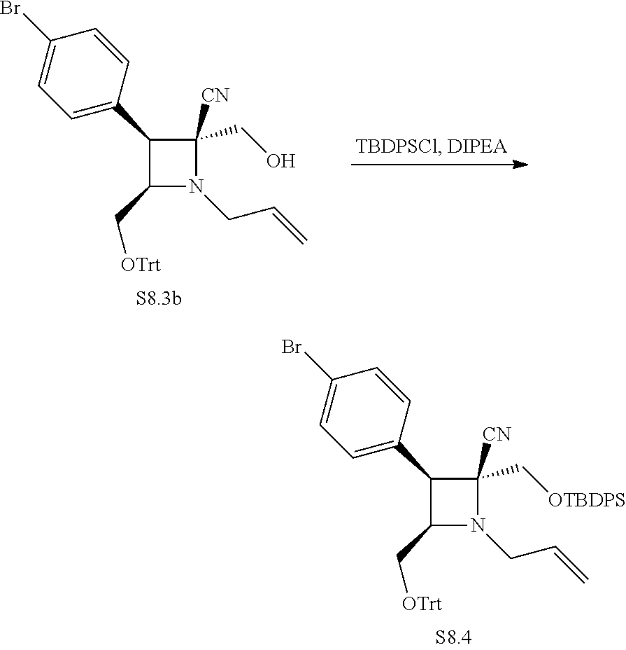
C1(C2=CC=C(Br)C=C2)C(C[OTrt])N(CC=C)C1([CN])CO.C1(C2=CC=C(Br)C=C2)C(C[OTrt])N(CC=C)C1([CN])C[OTBDPS]
